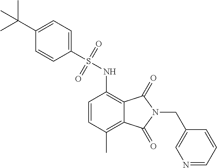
C1=CC(C)=C2C(=C1NS(C1=CC=C(C(C)(C)C)C=C1)(=O)=O)C(=O)N(CC1=CN=CC=C1)C2=O
